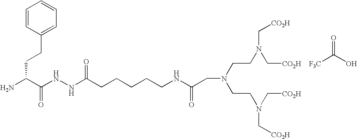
C(C(N)C(NNC(CCCCCNC(=O)CN(CCN(C[CO2H])C[CO2H])CCN(C[CO2H])C[CO2H])=O)=O)CC1=CC=CC=C1.O=C(O)[F3C]
